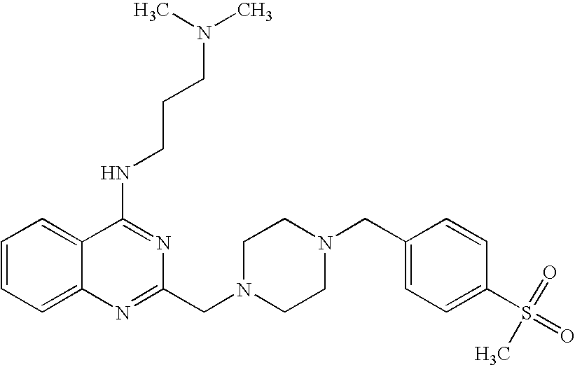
C1=CC=C2C(=C1)C(NCCCN(C)C)=NC(CN1CCN(CC3=CC=C(S(=O)(C)=O)C=C3)CC1)=N2
